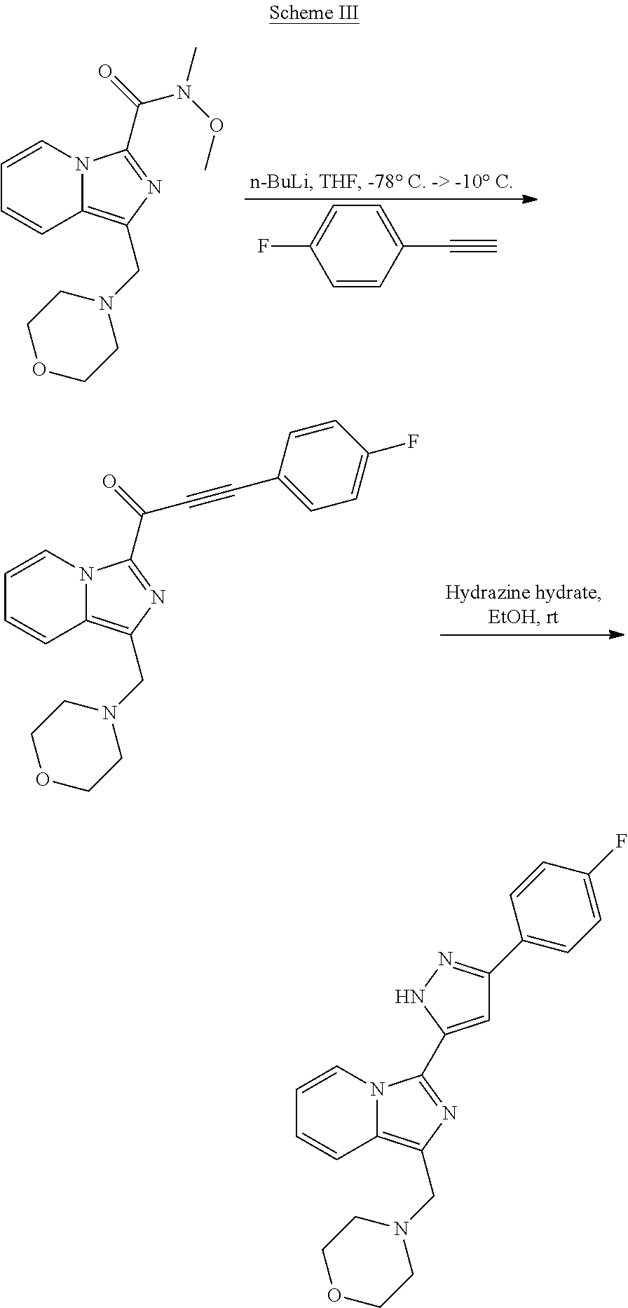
C1=CC(C#C)=CC=C1F.C1=CN2C(=C(CN3CCOCC3)N=C2C(=O)N(OC)C)C=C1.C1=CN2C(=C(CN3CCOCC3)N=C2C(=O)C#CC2=CC=C(F)C=C2)C=C1.C1=CN2C(=C(CN3CCOCC3)N=C2C2=CC(C3=CC=C(F)C=C3)=NN2)C=C1
